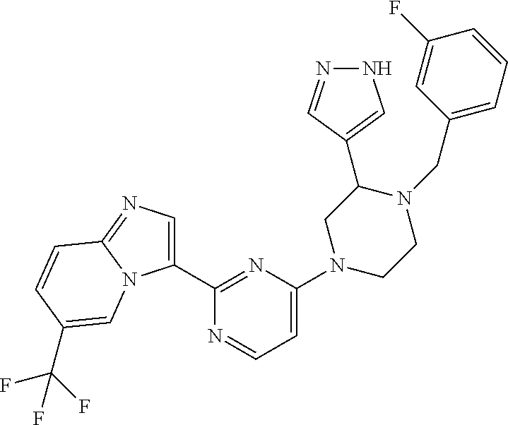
C1(C2=NC(N3CC(C4=CNN=C4)N(CC4=CC=CC(F)=C4)CC3)=CC=N2)=CN=C2N1C=C(C(F)(F)F)C=C2
